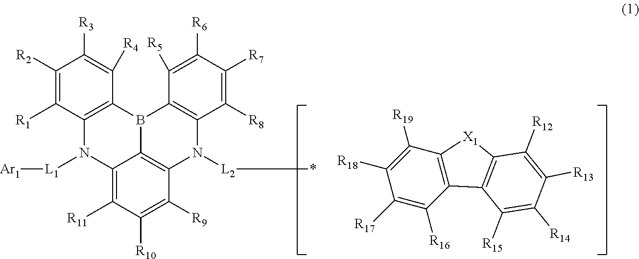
C1([R19])=C([R18])C([R17])=C([R16])C2=C1[X1]C1=C2C([R15])=C([R14])C([R13])=C1[R12].C1([R2])=C([R1])C2=C(C([R4])=C1[R3])B1C3=C(C([R8])=C([R7])C([R6])=C3[R5])N([L2]*)C3=C1C(=C([R11])C([R10])=C3[R9])N2[L1][Ar1]
